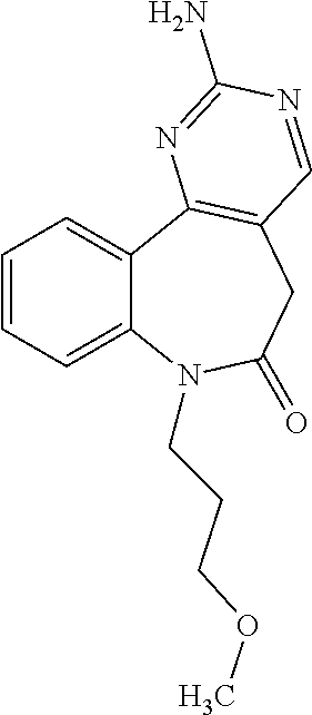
C1=CC=C2C(=C1)C1=C(CC(=O)N2CCCOC)C=NC(N)=N1
